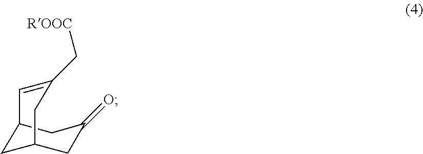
C1(C[ROOC])=CC2CC(CC(=O)C2)C1
